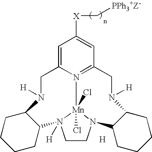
C1=C2N3=C(C=C1[X]C[PPh3+Z-])CN([H])C1C(N4CCN([H])([Mn]34(Cl)Cl)C3C(N([H])C2)CCCC3)CCCC1.[H]
